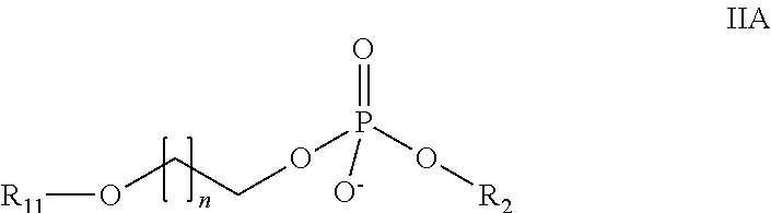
O(P(=O)(O[R2])[O-])CCO[R11]
